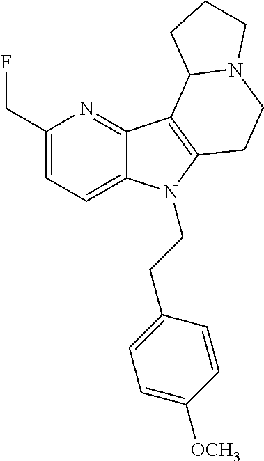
C1(CF)=CC=C2C(=N1)C1=C(N2CCC2=CC=C([OCH3])C=C2)CCN2C1CCC2
